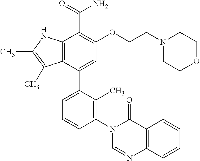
N1(C2=C(C)C(C3=CC(OCCN4CCOCC4)=C(C(=O)N)C4=C3C(C)=C(C)N4)=CC=C2)C=NC2=C(C1=O)C=CC=C2
